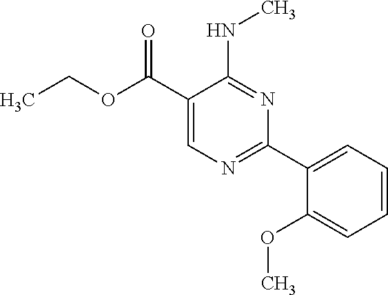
CCOC(C1=CN=C(C2=CC=CC=C2OC)N=C1NC)=O
